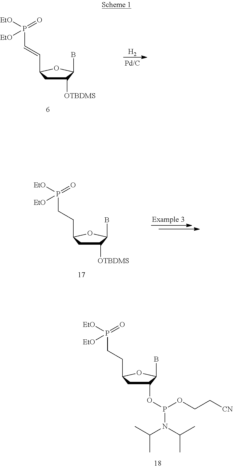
C1(OP(OCC[CN])N(C(C)C)C(C)C)CC(CCP(=O)([EtO])[EtO])OC1B.C1([OTBDMS])CC(C=CP(=O)([EtO])[EtO])OC1B.[H2].C1([OTBDMS])CC(CCP(=O)([EtO])[EtO])OC1B
